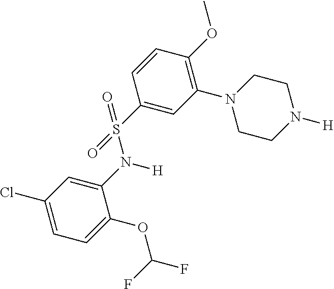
N1(C2=C(OC)C=CC(S(N(C3=CC(Cl)=CC=C3OC(F)F)[H])(=O)=O)=C2)CCN([H])CC1
